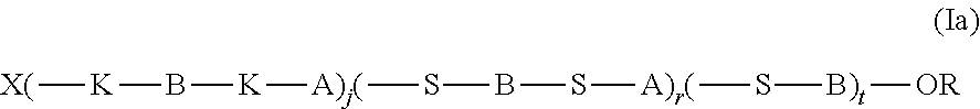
[X(][K]B[K][A)j(]SBS[A)r(]S[B)t][OR]
